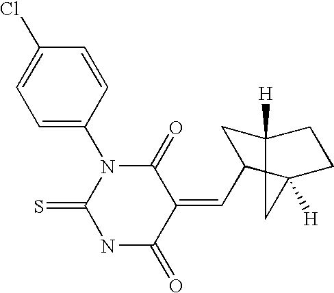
O=C1C(=CC2CC3([H])CCC2([H])C3)C(=O)N(C2=CC=C(Cl)C=C2)C(=S)N1
